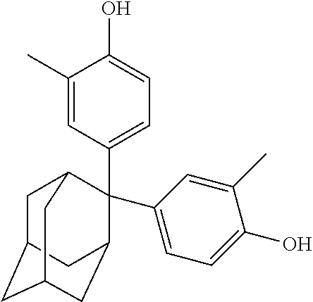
C1(C)=CC(C2(C3=CC=C(O)C(C)=C3)C3CC4CC(CC2C4)C3)=CC=C1O
